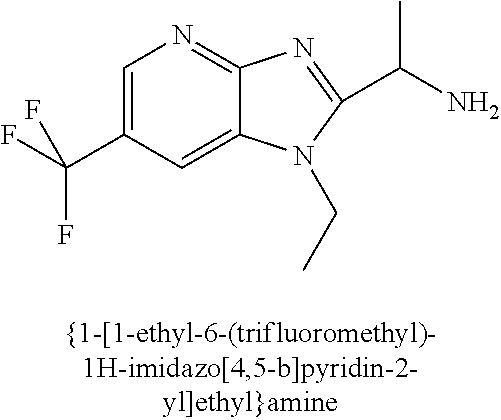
C1=C(C(F)(F)F)C=C2C(=N1)N=C(C(C)N)N2CC
